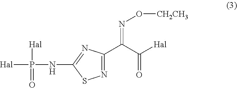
[Hal]C(C(C1=NSC(NP([Hal])([Hal])=O)=N1)=NO[CH2CH3])=O
